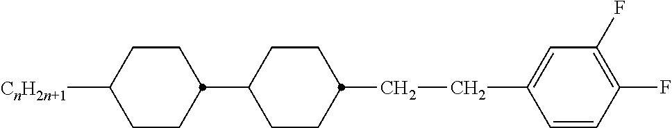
C1=CC(F)=C(F)C=C1CCC1CCC(C2CCC([CnH2n+1])CC2)CC1
